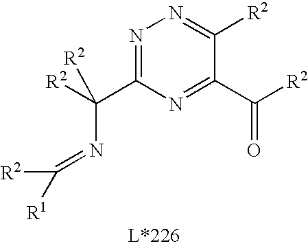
N1=C(C([R2])(N=C([R2])[R1])[R2])N=C(C([R2])=O)C([R2])=N1
